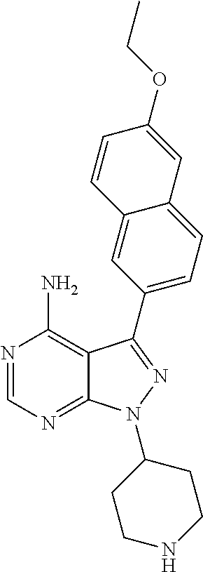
C12=NC=NC(N)=C1C(C1=CC=C3C(=C1)C=CC(OCC)=C3)=NN2C1CCNCC1
